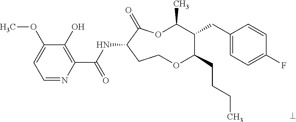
C1=NC(C(NC2C(=O)OC(C)C(CC3=CC=C(F)C=C3)C(CCCC)OCC2)=O)=C(O)C(OC)=C1
